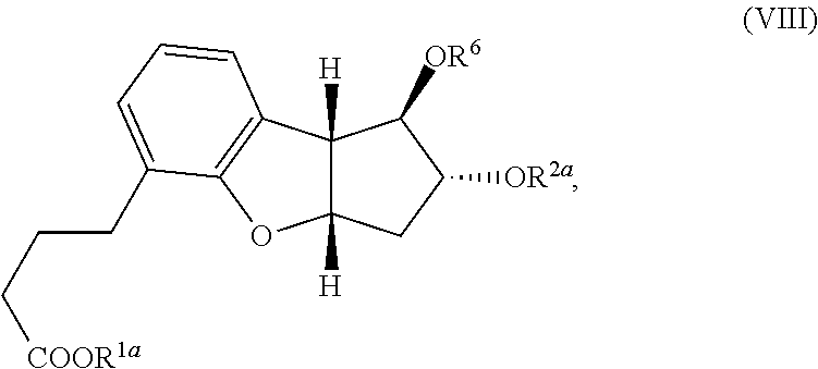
C12([H])C([H])(CC([OR2a])C1[OR6])OC1=C2C=CC=C1CCC[COOR1a]
